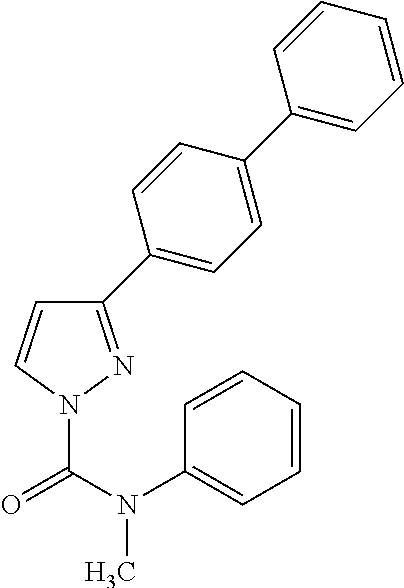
C1(C2=CC=C(C3=CC=CC=C3)C=C2)=NN(C(N(C2=CC=CC=C2)C)=O)C=C1
